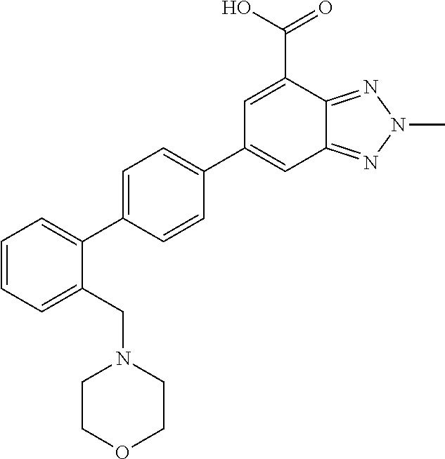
C1(C2=CC=C(C3=CC4=NN(C)N=C4C(C(O)=O)=C3)C=C2)=CC=CC=C1CN1CCOCC1
